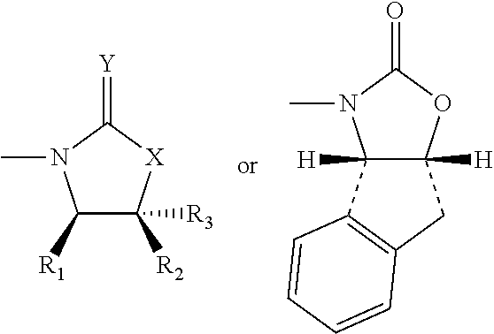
C1([R1])C([R2])([R3])[X]C(=[Y])N1C.C12([H])C([H])(OC(=O)N1C)CC1=C2C=CC=C1
